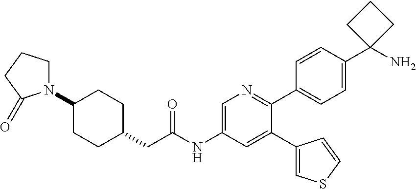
C1N(C2CCC(CC(NC3=CN=C(C4=CC=C(C5(N)CCC5)C=C4)C(C4=CSC=C4)=C3)=O)CC2)C(=O)CC1
